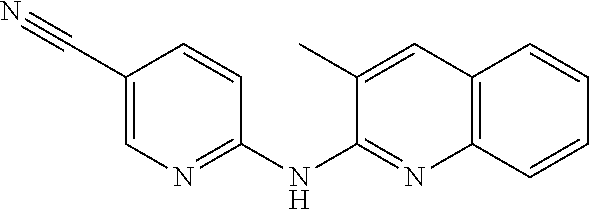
C1(C#N)=CN=C(NC2=NC3=C(C=C2C)C=CC=C3)C=C1
